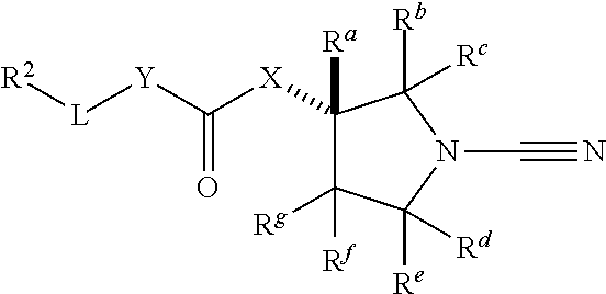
C1([X]C([Y][L][R2])=O)([Ra])C([Rf])([Rg])C([Re])([Rd])N(C#N)C1([Rb])[Rc]
